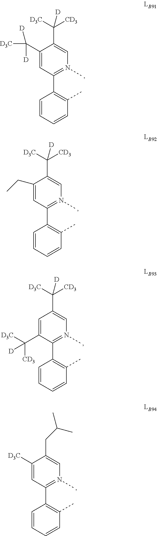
C1(C([D3C])([D])[D])=CC(C2=C(C)C=CC=C2)=N(C)C=C1C([CD3])([D3C])[D].C1(CC)=CC(C2=C(C)C=CC=C2)=N(C)C=C1C([CD3])([D3C])[D].C1=C(C([D3C])([CD3])[D])C(C2=C(C)C=CC=C2)=N(C)C=C1C([CD3])([D3C])[D].C1([D3C])=CC(C2=C(C)C=CC=C2)=N(C)C=C1CC(C)C
